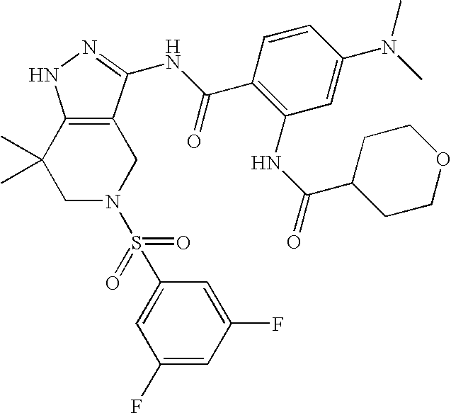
C1N(S(=O)(=O)C2=CC(F)=CC(F)=C2)CC2=C(C1(C)C)NN=C2NC(C1=C(NC(=O)C2CCOCC2)C=C(N(C)C)C=C1)=O
